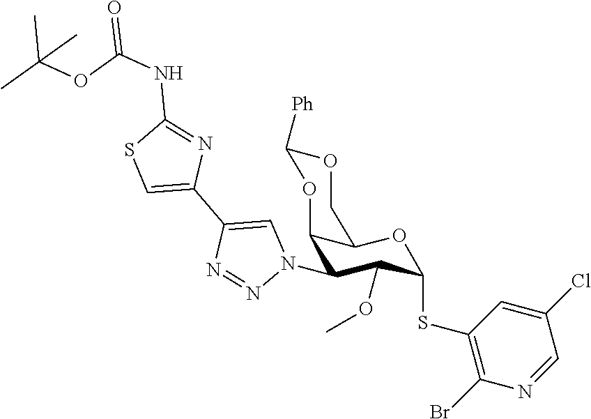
O1C([Ph])OC2C(N3C=C(C4=CSC(NC(=O)OC(C)(C)C)=N4)N=N3)C(OC)C(SC3=C(Br)N=CC(Cl)=C3)OC2C1
